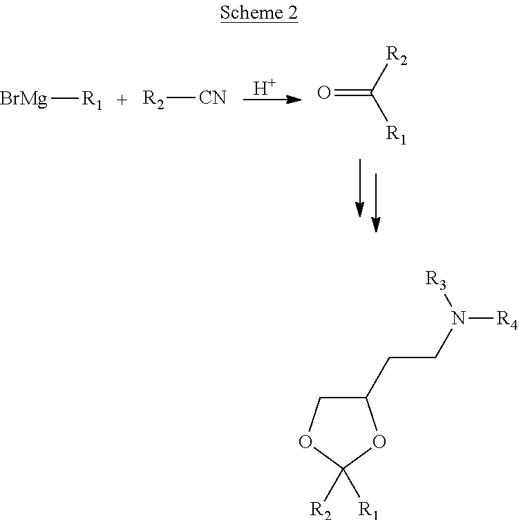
[H].[BrMg][R1].[R2][CN].O=C([R2])[R1].[R4]N(CCC1COC([R2])([R1])O1)[R3]
